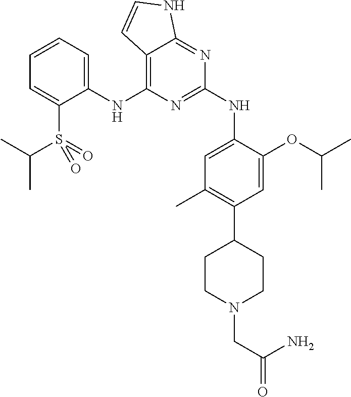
C1(NC2=C3C(=NC(NC4=CC(C)=C(C5CCN(CC(=O)N)CC5)C=C4OC(C)C)=N2)NC=C3)=CC=CC=C1S(=O)(=O)C(C)C
